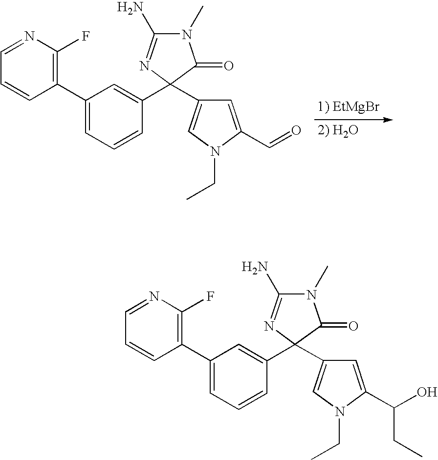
C1(C2=CC=CC(C3(C4=CN(CC)C(C=O)=C4)N=C(N)N(C)C3=O)=C2)=C(F)N=CC=C1.[1) EtMgBr].C1(C2=CC=CC(C3(C4=CN(CC)C(C(O)CC)=C4)N=C(N)N(C)C3=O)=C2)=C(F)N=CC=C1
